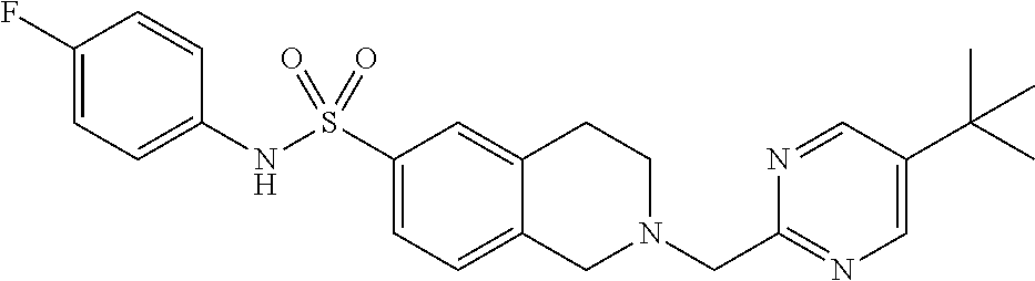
C1(F)=CC=C(NS(C2=CC=C3C(=C2)CCN(CC2=NC=C(C(C)(C)C)C=N2)C3)(=O)=O)C=C1
